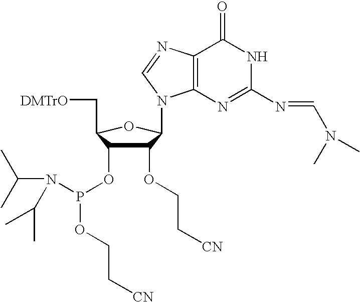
C1(OCC[CN])C(OP(OCC[CN])N(C(C)C)C(C)C)C(C[DMTrO])OC1N1C2=C(N=C1)C(=O)NC(N=CN(C)C)=N2
